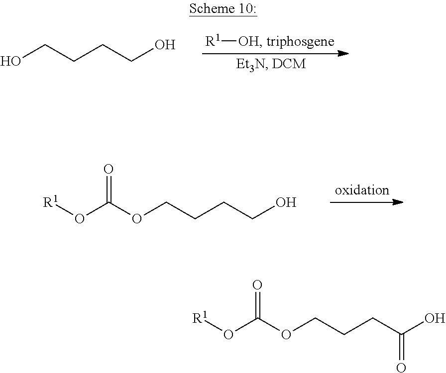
[R1][OH].OCCCCO.[R1]OC(OCCCCO)=O.[R1]OC(OCCCC(O)=O)=O
